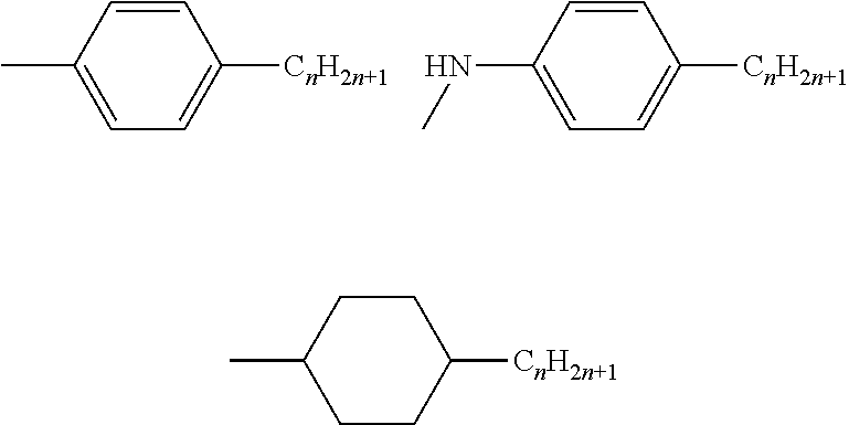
C1(C)=CC=C([CnH2n+1])C=C1.C1(NC)=CC=C([CnH2n+1])C=C1.C1(C)CCC([CnH2n+1])CC1
